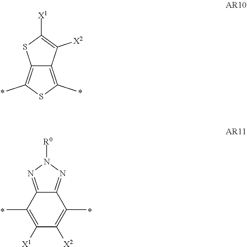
C12=C(C)SC(C)=C1C([X2])=C([X1])S2.C12=NN([R0])N=C1C(C)=C([X2])C([X1])=C2C
